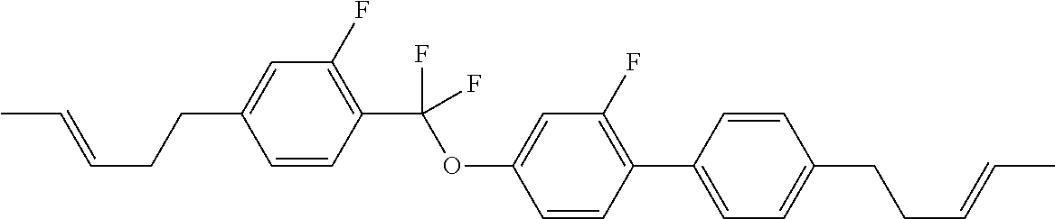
C1=CC(C(OC2=CC(F)=C(C3=CC=C(CCC=CC)C=C3)C=C2)(F)F)=C(F)C=C1CCC=CC
